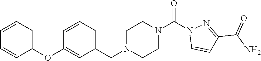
C1=CC=C(OC2=CC(CN3CCN(C(N4C=CC(C(N)=O)=N4)=O)CC3)=CC=C2)C=C1
